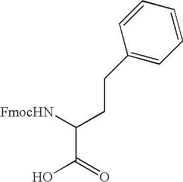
[FmocHN]C(CCC1=CC=CC=C1)C(=O)O
